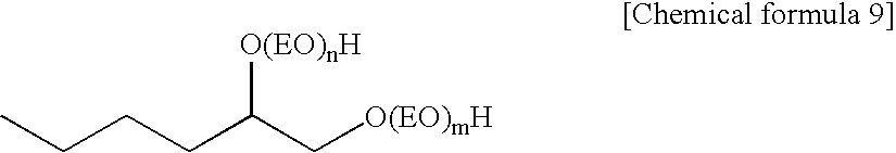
CCCCC(C[O(EO)mH])[O(EO)nH]
